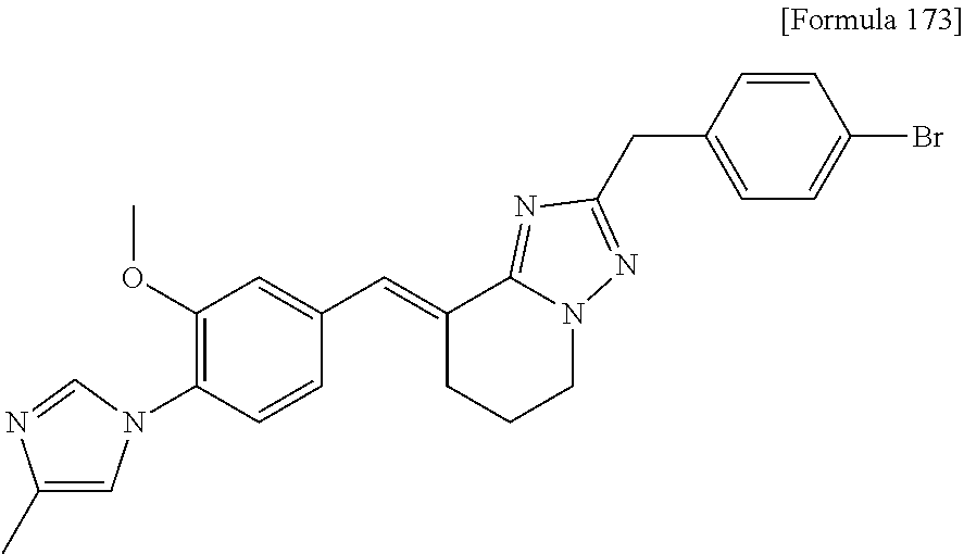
C1(OC)=C(N2C=C(C)N=C2)C=CC(C=C2CCCN3C2=NC(CC2=CC=C(Br)C=C2)=N3)=C1
